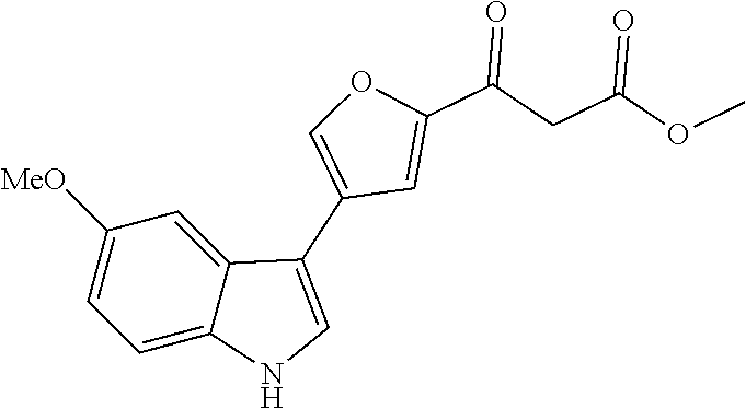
C1=C2C(=CC([MeO])=C1)C(C1=COC(C(CC(OC)=O)=O)=C1)=CN2
